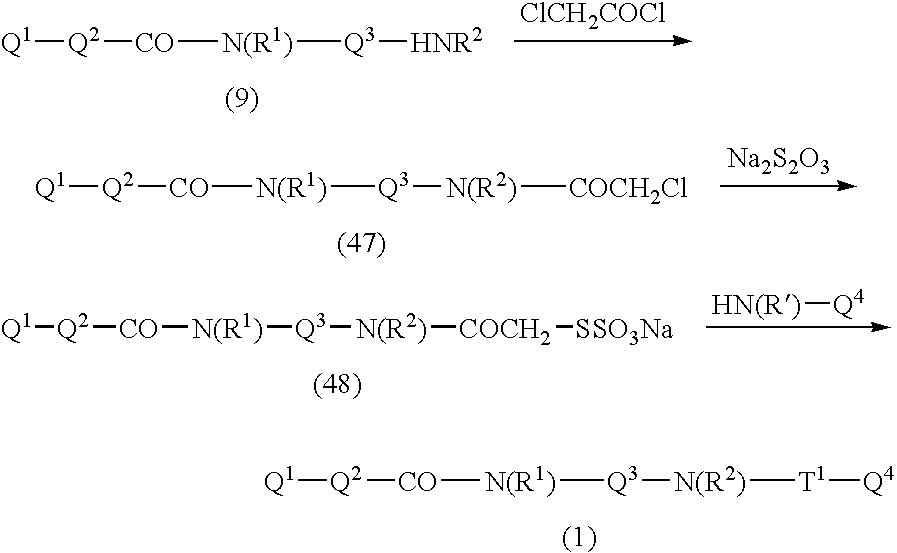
[Q1][Q2][CO][N(R1)][Q3][HNR2].[ClCH2COCl].[Na2S2O3].[Q1][Q2][CO][N(R1)][Q3][N(R2)][COCH2Cl].[Q1][Q2][CO][N(R1)][Q3][N(R2)][COCH2][SSO3Na].[HN(R)][Q4].[Q1][Q2][CO][N(R1)][Q3][N(R2)][T1][Q4]
